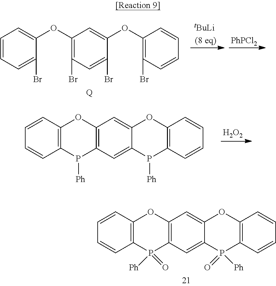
[PhPCl2].[Q].C1=CC=C(Br)C(OC2=C(Br)C=C(Br)C(OC3=C(Br)C=CC=C3)=C2)=C1.C1=CC2=C(C=C1)P([Ph])(=O)C1=C(O2)C=C2C(=C1)P([Ph])(=O)C1=C(O2)C=CC=C1.C1=CC2=C(C=C1)P([Ph])C1=C(O2)C=C2C(=C1)P([Ph])C1=C(O2)C=CC=C1.[H2O2]
